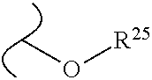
CO[R25]
